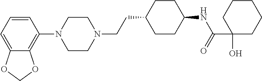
C1=CC=C2C(=C1N1CCN(CCC3CCC(NC(=O)C4(O)CCCCC4)CC3)CC1)OCO2
